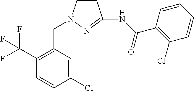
C1=CN(CC2=C(C(F)(F)F)C=CC(Cl)=C2)N=C1NC(C1=C(Cl)C=CC=C1)=O
